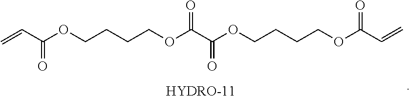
C=CC(OCCCCOC(C(OCCCCOC(C=C)=O)=O)=O)=O.[HYDRO-11]
